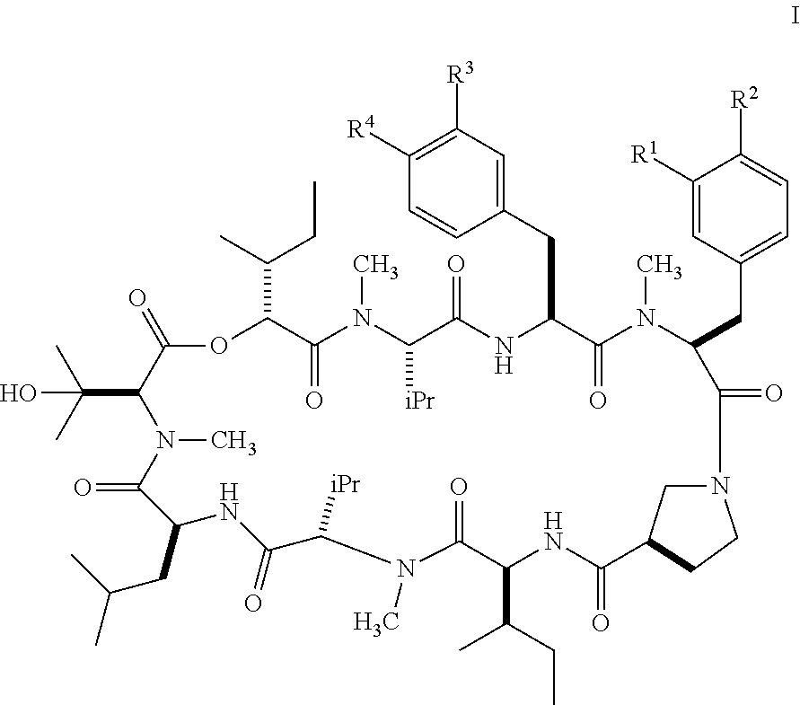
C1(CC2C(=O)N(C)C(CC3=CC=C([R2])C([R1])=C3)C(=O)N3CC(CC3)C(=O)NC(C(C)CC)C(=O)N(C)C([iPr])C(=O)NC(CC(C)C)C(=O)N(C)C(C(C)(C)O)C(=O)OC(C(CC)C)C(=O)N(C)C([iPr])C(=O)N2)=CC([R3])=C([R4])C=C1
